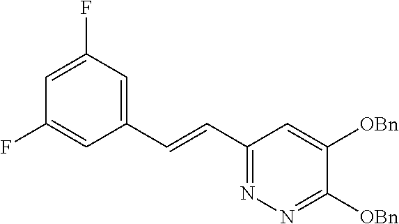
C1=C(F)C=C(C=CC2=NN=C([OBn])C([OBn])=C2)C=C1F
